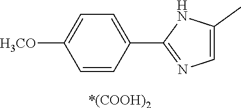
C1(C)=CN=C(C2=CC=C([OCH3])C=C2)N1.[*(COOH)2]
